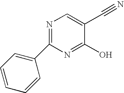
N1=C(C2=CC=CC=C2)N=C(O)C(C#N)=C1
